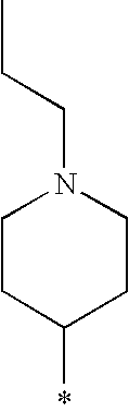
C1CC(*)CCN1CCC
